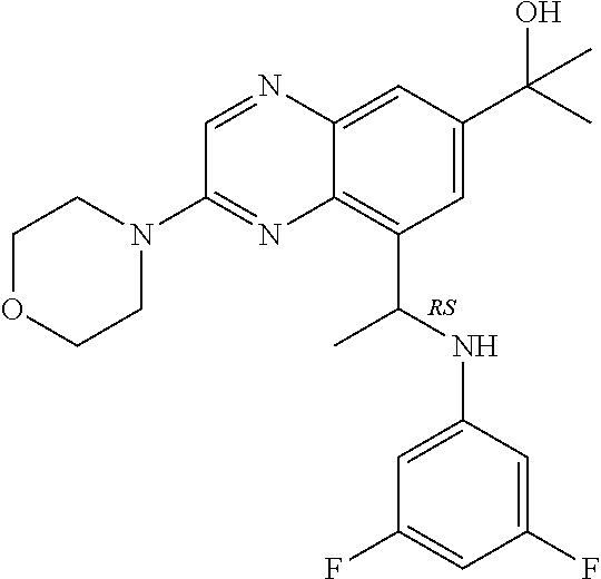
C12=C(C(NC3=CC(F)=CC(F)=C3)C)C=C(C(O)(C)C)C=C1N=CC(N1CCOCC1)=N2
